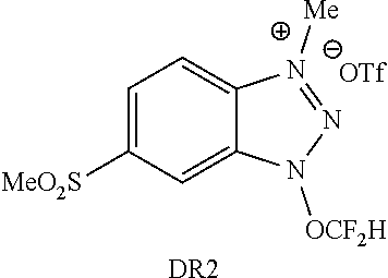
C1=C([MeO2S])C=C2C(=C1)N([Me])=NN2[OCF2H].[OTf].[DR2]
